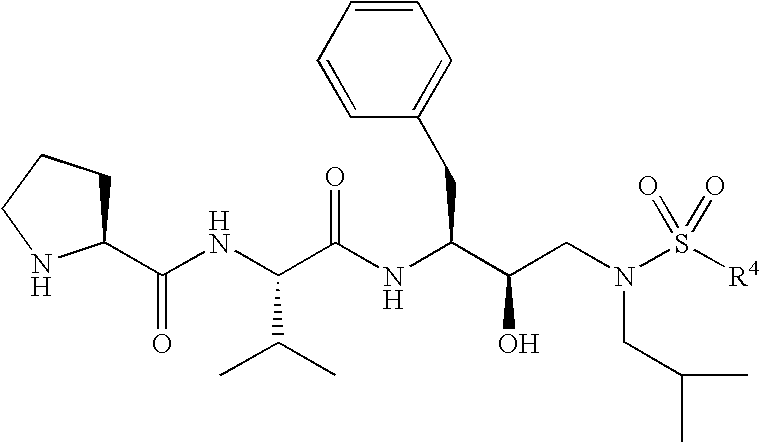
C1(C(NC(C(NC(C(CN(S([R4])(=O)=O)CC(C)C)O)CC2=CC=CC=C2)=O)C(C)C)=O)CCCN1
